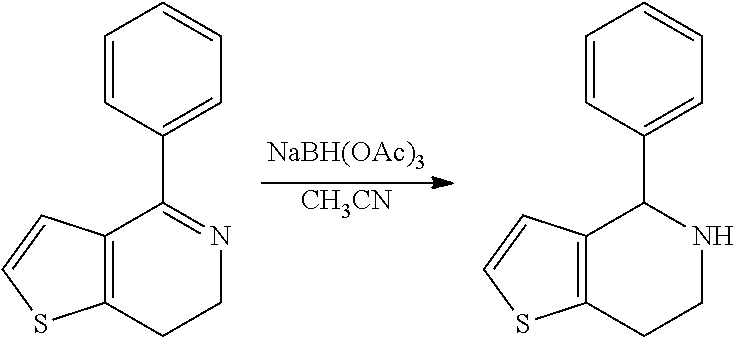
C1=CC(C2=NCCC3=C2C=CS3)=CC=C1.[CH3CN].C1=CC(C2NCCC3=C2C=CS3)=CC=C1.[NaBH(OAc)3]
